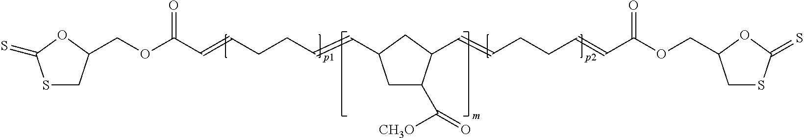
C(OC(C=CCCC=CC1CC(C([CH3O])=O)C(C=CCCC=CC(OCC2CSC(=S)O2)=O)C1)=O)C1CSC(=S)O1
